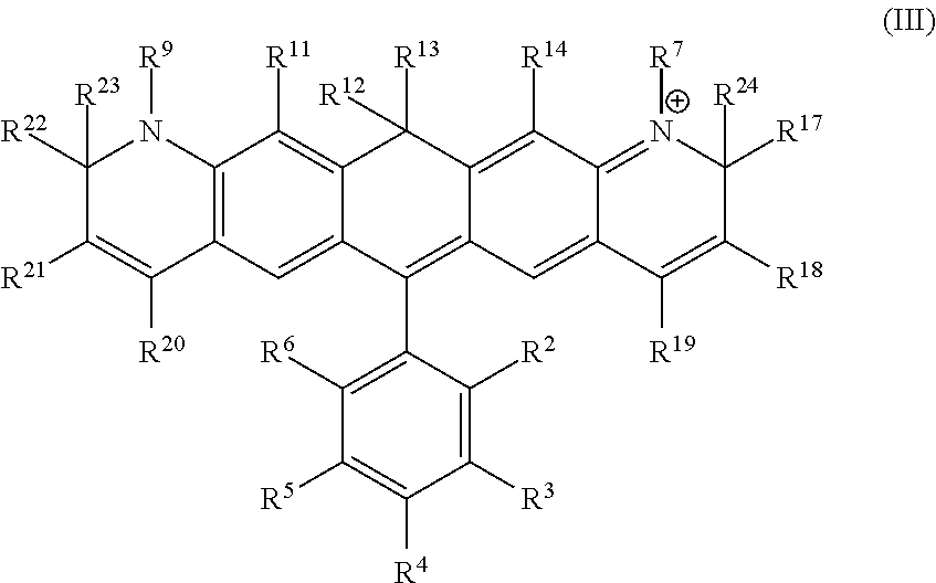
C1([R22])([R23])C([R21])=C([R20])C2=C(N1[R9])C([R11])=C1C(=C2)C(C2=C([R6])C([R5])=C([R4])C([R3])=C2[R2])=C2C(=C([R14])C3=[N+]([R7])C([R17])([R24])C([R18])=C([R19])C3=C2)C1([R13])[R12]
